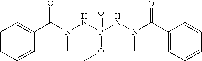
C1=CC=CC(C(N(NP(NN(C(C2=CC=CC=C2)=O)C)(=O)OC)C)=O)=C1
